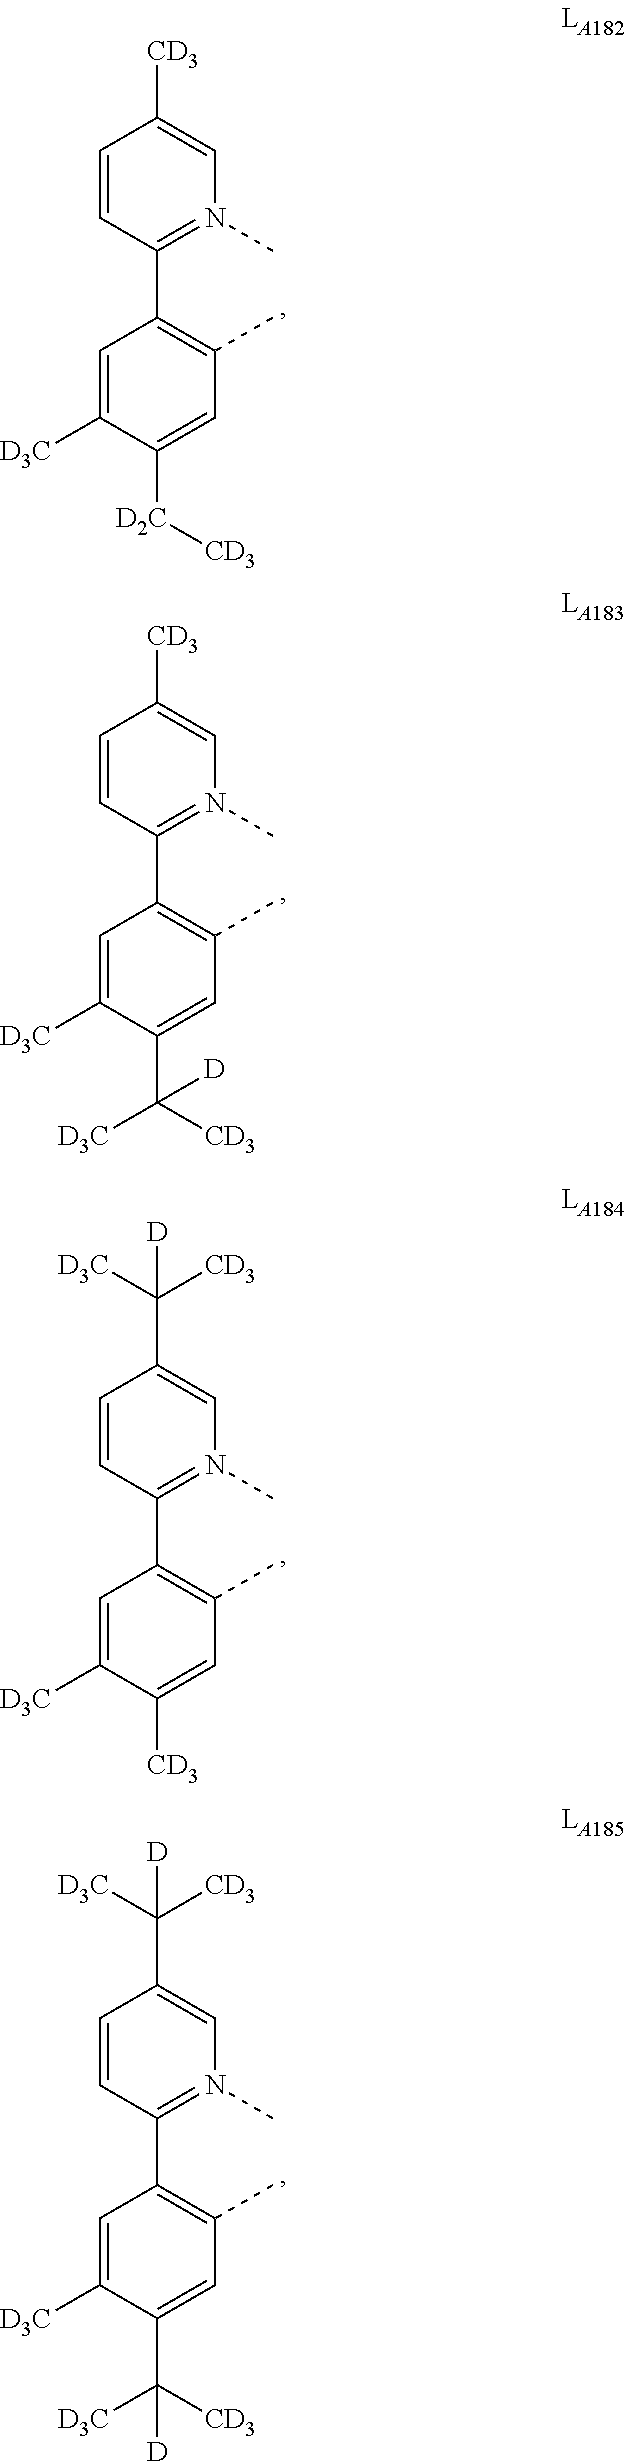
C1(C2=N(C)C=C([CD3])C=C2)=C(C)C=C(C([CD3])([D3C])[D])C([D3C])=C1.C1(C2=N(C)C=C(C([D3C])([CD3])[D])C=C2)=C(C)C=C([CD3])C([D3C])=C1.C1(C2=N(C)C=C(C([D3C])([CD3])[D])C=C2)=C(C)C=C(C([D3C])([CD3])[D])C([D3C])=C1.C1(C2=N(C)C=C([CD3])C=C2)=C(C)C=C([D2C][CD3])C([D3C])=C1
